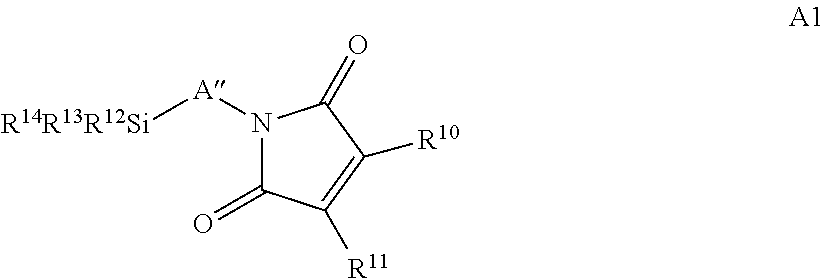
N1([A][R14R13R12Si])C(=O)C([R11])=C([R10])C1=O
